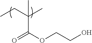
CCC(C)(C(OCCO)=O)C
